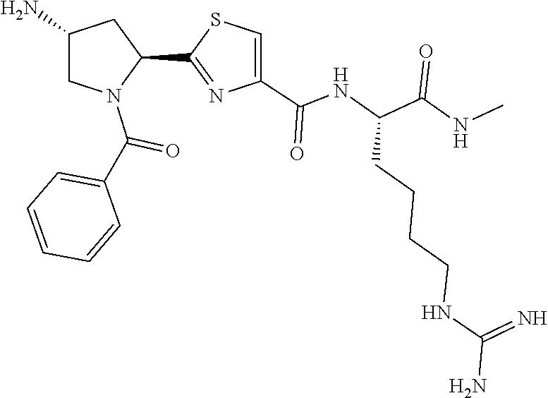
C1(C2=NC(C(NC(C(=O)NC)CCCCNC(=N)N)=O)=CS2)CC(N)CN1C(C1=CC=CC=C1)=O
